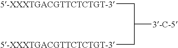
[5-XXXTGACGTTCTCTGT-3]CC([3-C-5])C[5-XXXTGACGTTCTCTGT-3]
